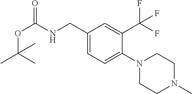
C1(CNC(OC(C)(C)C)=O)=CC=C(N2CCN(C)CC2)C(C(F)(F)F)=C1
